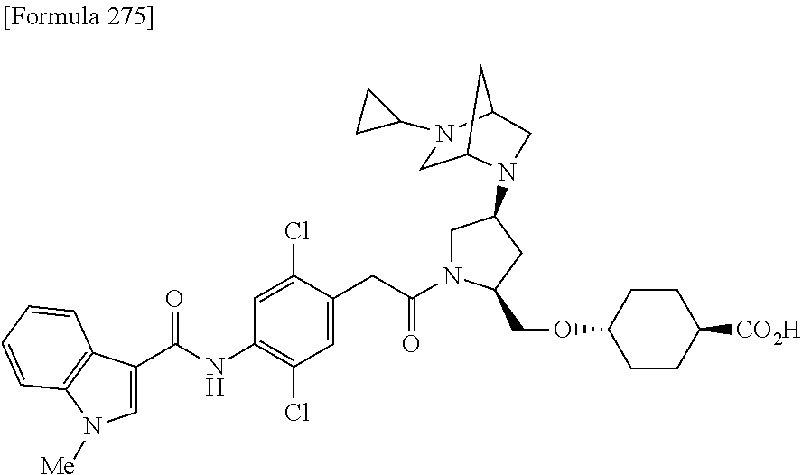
C1=C(C(=O)NC2=C(Cl)C=C(CC(=O)N3CC(N4C5CN(C6CC6)C(C5)C4)CC3COC3CCC([CO2H])CC3)C(Cl)=C2)C2=C(C=CC=C2)N1[Me]
